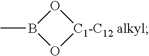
CB1O[C1-C12 alkyl]O1
